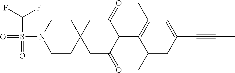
C1CN(S(=O)(C(F)F)=O)CCC12CC(=O)C(C1=C(C)C=C(C#CC)C=C1C)C(=O)C2
